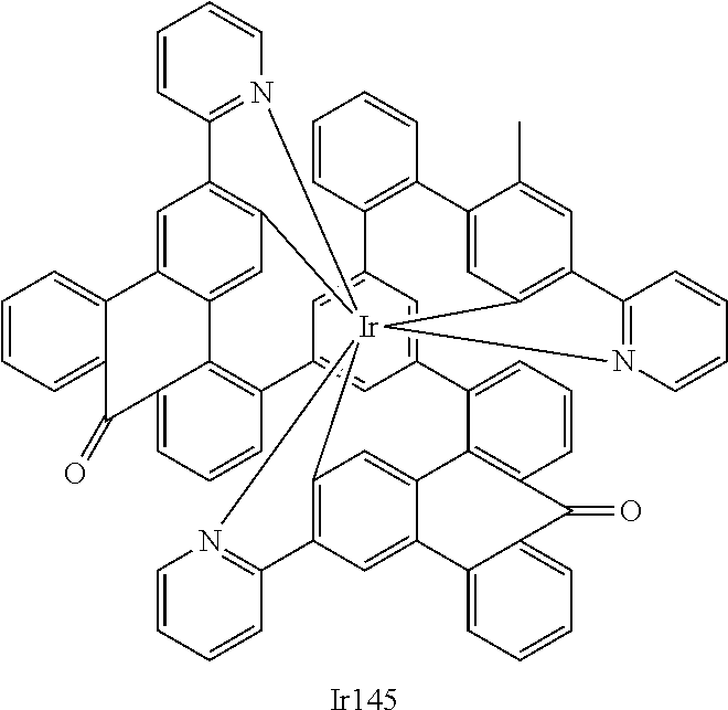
C1=C2C3=CC4=C1C1=N([Ir]4567C4=C(C=C(C)C(=C4)C4=C(C8=CC(=CC(=C8)C8=CC=CC9=C8C8=CC5=C(C=C8C5=CC=CC=C5C9=O)C5=N6C=CC=C5)C5=C3C(=CC=C5)C(=O)C3=CC=CC=C23)C=CC=C4)C2=N7C=CC=C2)C=CC=C1.[Ir145]
